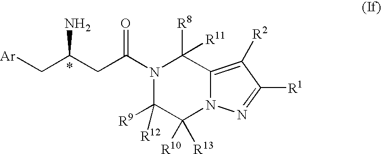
N1(C(CC(C[Ar])N)=O)C([R9])([R12])C([R10])([R13])N2C(=C([R2])C([R1])=N2)C1([R8])[R11]
